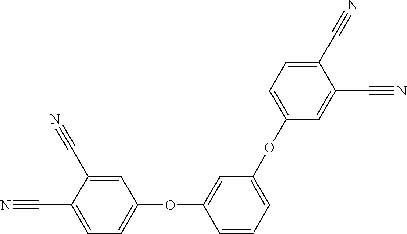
C1=C(C#N)C(C#N)=CC(OC2=CC(OC3=CC=C(C#N)C(C#N)=C3)=CC=C2)=C1
